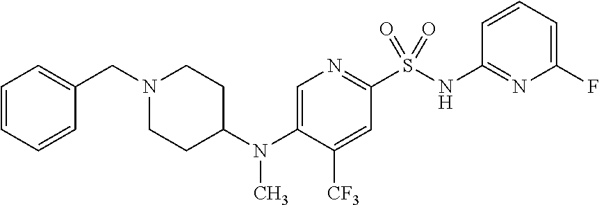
N1(CC2=CC=CC=C2)CCC(N(C2=CN=C(S(NC3=NC(F)=CC=C3)(=O)=O)C=C2[CF3])C)CC1
